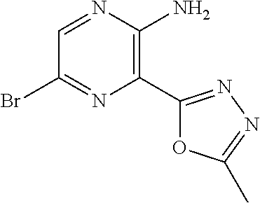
C1(Br)=NC(C2=NN=C(C)O2)=C(N)N=C1
